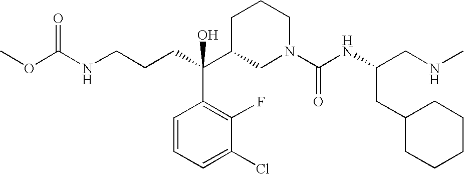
C(C(C1CN(C(NC(CC2CCCCC2)CNC)=O)CCC1)(C1=C(F)C(Cl)=CC=C1)O)CCNC(OC)=O
